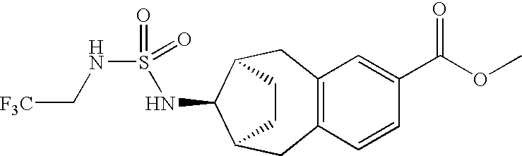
C12=C(C=CC(C(OC)=O)=C1)CC1C(NS(NC[F3C])(=O)=O)C(C2)CC1
